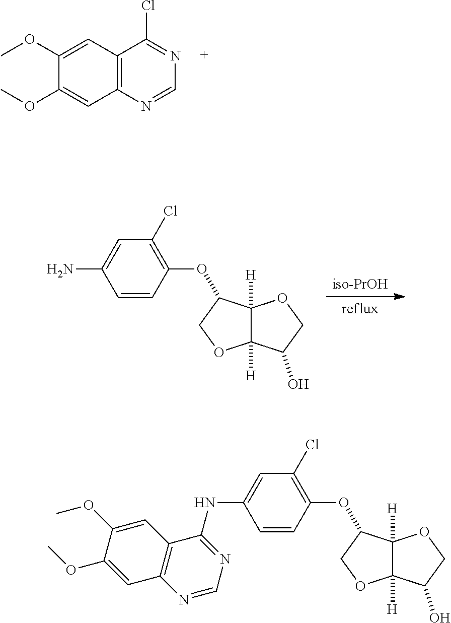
C12=C(N=CN=C1Cl)C=C(OC)C(OC)=C2.C12([H])C([H])(OCC1OC1=C(Cl)C=C(N)C=C1)C(O)CO2.[iso-PrOH].C12([H])C([H])(OCC1OC1=C(Cl)C=C(NC3=NC=NC4=C3C=C(OC)C(OC)=C4)C=C1)C(O)CO2
